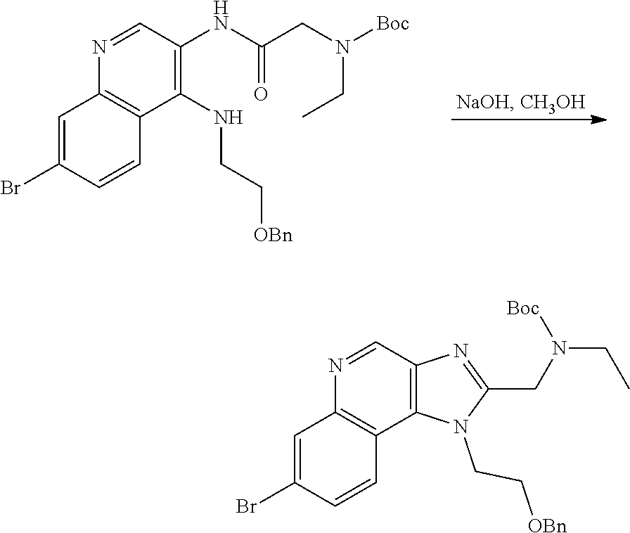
C1(NCC[OBn])=C(NC(CN([Boc])CC)=O)C=NC2=C1C=CC(Br)=C2.C12=C(C=NC3=C1C=CC(Br)=C3)N=C(CN(CC)[Boc])N2CC[OBn]
